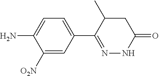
NC1=CC=C(C2=NNC(=O)CC2C)C=C1[O2N]
